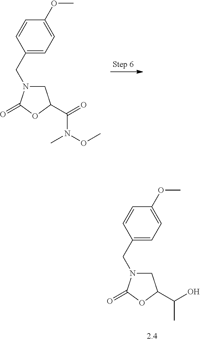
C(=O)(N(OC)C)C1CN(CC2=CC=C(OC)C=C2)C(=O)O1.C(O)(C)C1CN(CC2=CC=C(OC)C=C2)C(=O)O1
